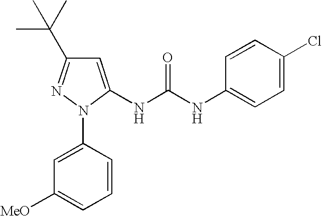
C1=C(N2C(NC(NC3=CC=C(Cl)C=C3)=O)=CC(C(C)(C)C)=N2)C=CC=C1[OMe]
